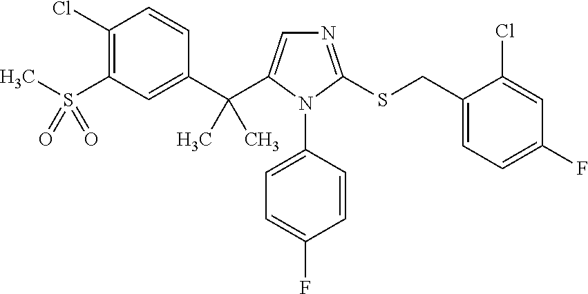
C1(C(C)(C)C2=CN=C(SCC3=CC=C(F)C=C3Cl)N2C2=CC=C(F)C=C2)=CC(S(C)(=O)=O)=C(Cl)C=C1
